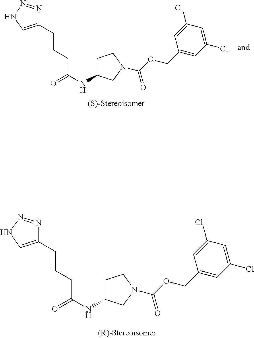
N1=NNC=C1CCCC(NC1CCN(C(OCC2=CC(Cl)=CC(Cl)=C2)=O)C1)=O.N1=NNC=C1CCCC(NC1CCN(C(OCC2=CC(Cl)=CC(Cl)=C2)=O)C1)=O
